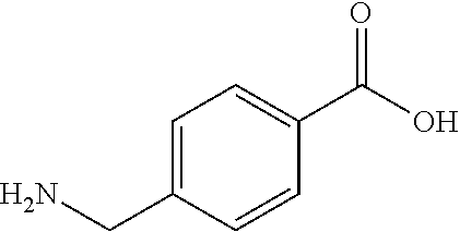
C1=C(CN)C=CC(C(O)=O)=C1
